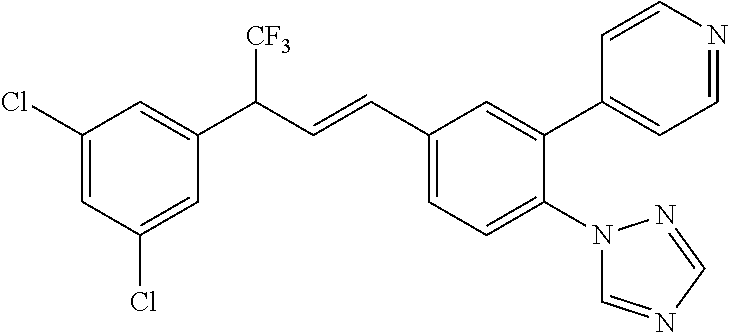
C1(Cl)=CC(C(C=CC2=CC=C(N3C=NC=N3)C(C3=CC=NC=C3)=C2)[CF3])=CC(Cl)=C1
